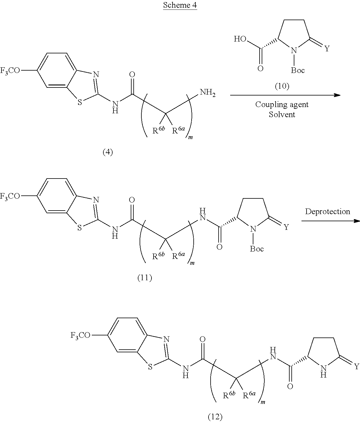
C1=C2C(=CC=C1[F3CO])N=C(NC(=O)C([R6a])([R6b])NC(=O)C1CCC(=[Y])N1)S2.OC(=O)C1CCC(=[Y])N1[Boc].C1=C2C(=CC=C1[F3CO])N=C(NC(=O)C([R6a])([R6b])N)S2.C1=C2C(=CC=C1[F3CO])N=C(NC(=O)C([R6a])([R6b])NC(=O)C1CCC(=[Y])N1[Boc])S2
